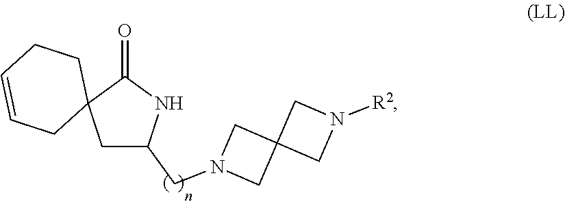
O=C1C2(CC(CN3CC4(C3)CN([R2])C4)N1)CCC=CC2
